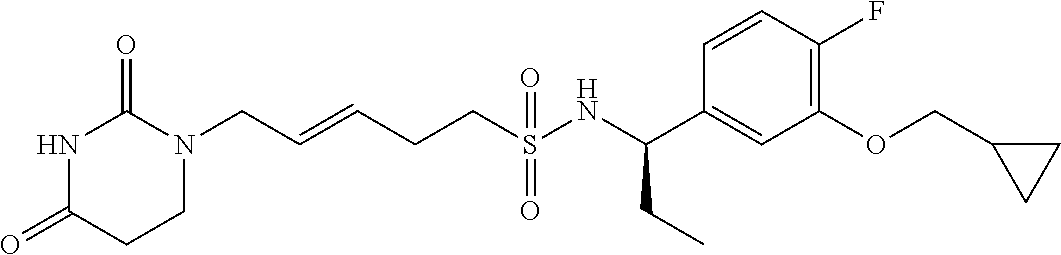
N1C(=O)CCN(CC=CCCS(NC(C2=CC(OCC3CC3)=C(F)C=C2)CC)(=O)=O)C1=O
